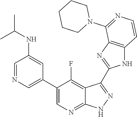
C1=NC=C(C2=CN=C3C(=C2F)C(C2=NC4=C(N2)C=CN=C4N2CCCCC2)=N[N H]3)C=C1NC(C)C
